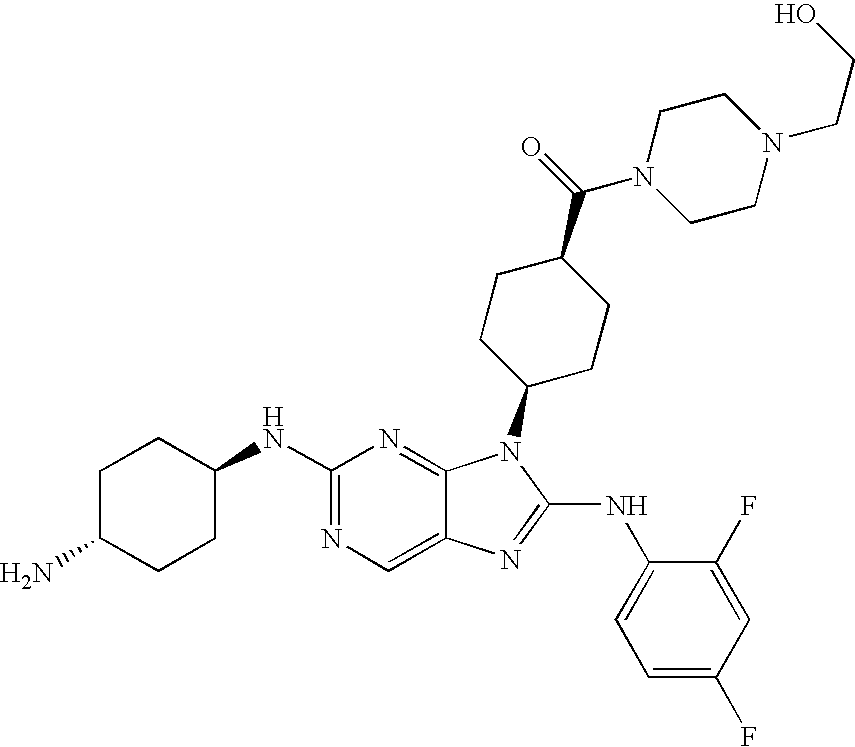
C1(NC2CCC(N)CC2)=NC=C2C(=N1)N(C1CCC(C(N3CCN(CCO)CC3)=O)CC1)C(NC1=CC=C(F)C=C1F)=N2
